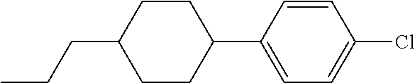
C1(C2=CC=C(Cl)C=C2)CCC(CCC)CC1
